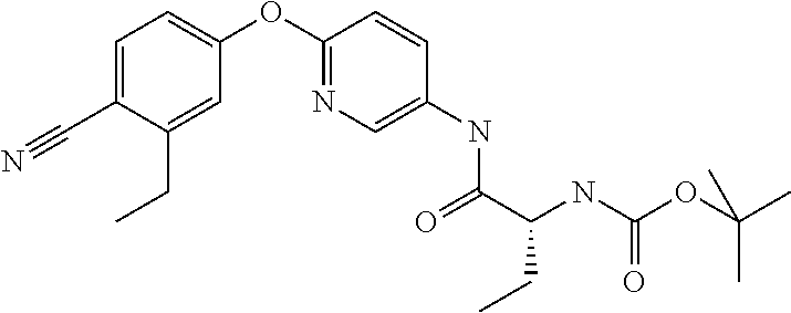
C1=C(C#N)C(CC)=CC(OC2=NC=C(NC(C(NC(OC(C)(C)C)=O)CC)=O)C=C2)=C1
